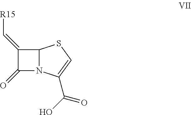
C1(=C[R15])C(=O)N2C1SC=C2C(O)=O
